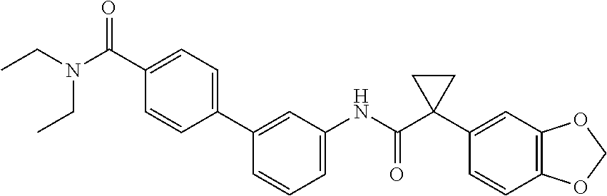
C1(C(N(CC)CC)=O)=CC=C(C2=CC(NC(C3(C4=CC5=C(C=C4)OCO5)CC3)=O)=CC=C2)C=C1
